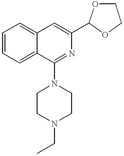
C1=CC=C2C(=C1)C=C(C1OCCO1)N=C2N1CCN(CC)CC1
